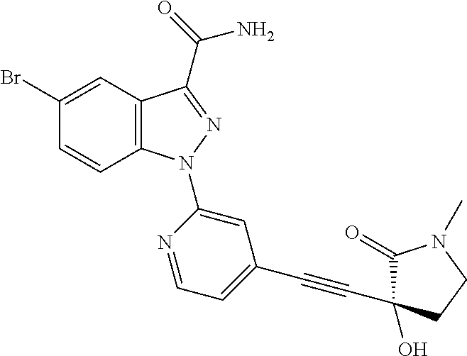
C12=C(C(C(=O)N)=NN1C1=CC(C#CC3(O)C(=O)N(C)CC3)=CC=N1)C=C(Br)C=C2
